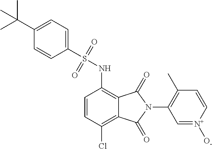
C1=CC(Cl)=C2C(=C1NS(=O)(=O)C1=CC=C(C(C)(C)C)C=C1)C(=O)N(C1=C(C)C=C[N+]([O-])=C1)C2=O
